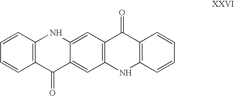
C1=CC2=C(C=C1)C(=O)C1=CC3=C(C=C1N2)C(=O)C1=C(N3)C=CC=C1
